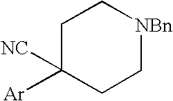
C1C([Ar])([NC])CC[NBn]C1
